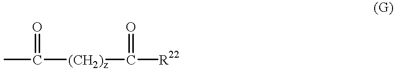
CC(=O)[(CH2)z]C([R22])=O
